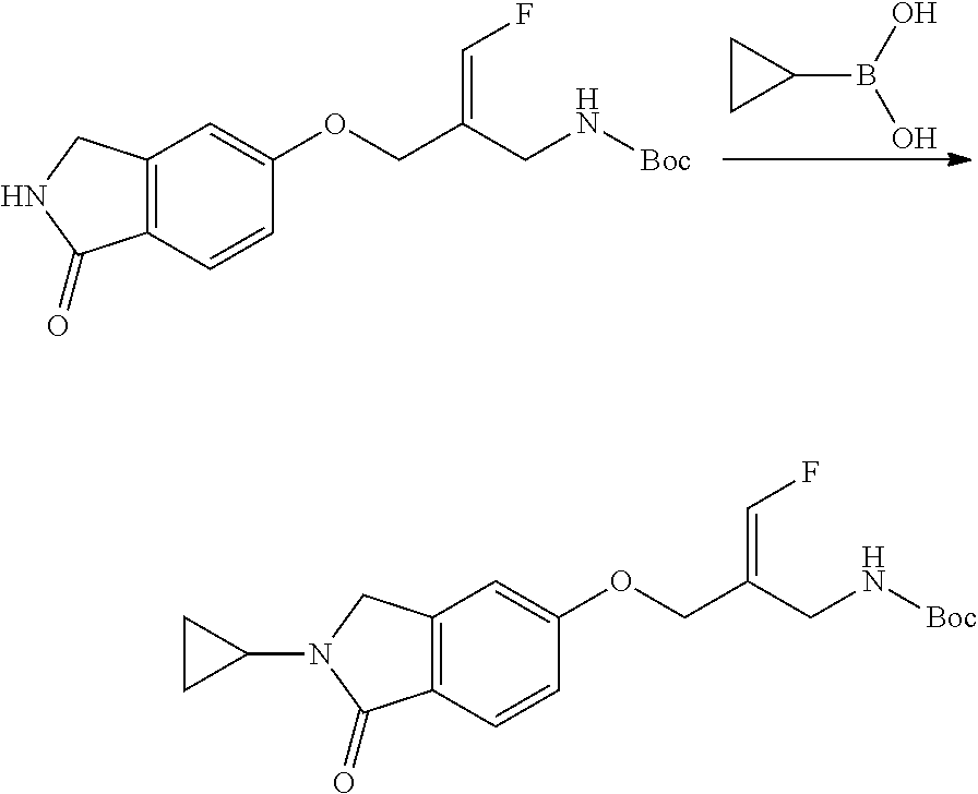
C1=CC2=C(C=C1OCC(CN[Boc])=CF)CNC2=O.C1CC1B(O)O.C1=CC2=C(C=C1OCC(CN[Boc])=CF)CN(C1CC1)C2=O
